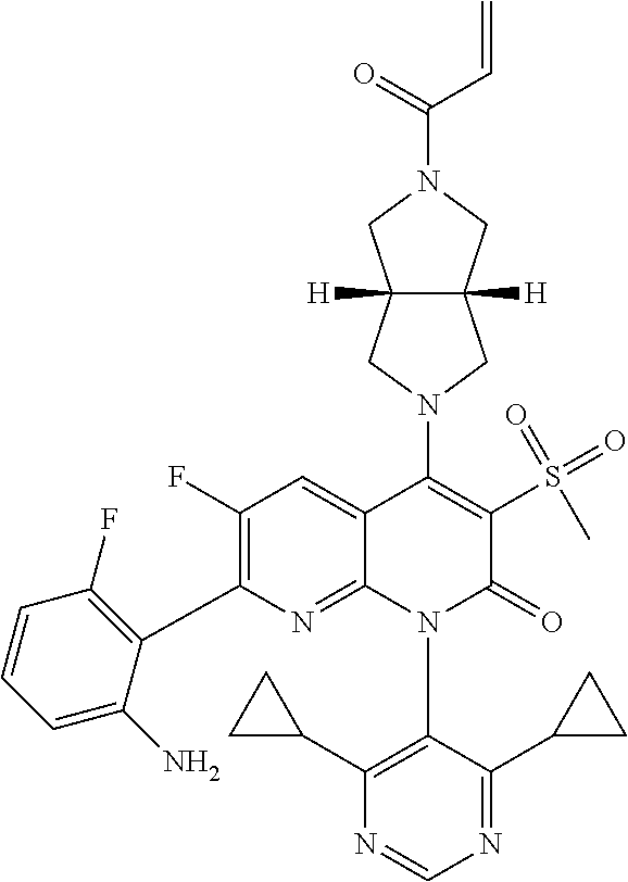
N1=CN=C(C2CC2)C(N2C(=O)C(S(=O)(=O)C)=C(N3CC4([H])C([H])(C3)CN(C(=O)C=C)C4)C3=CC(F)=C(C4=C(F)C=CC=C4N)N=C23)=C1C1CC1
